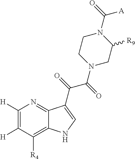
C1([H])=C([H])C([R4])=C2C(=N1)C(C(=O)C(=O)N1CC([R9])N(C(=O)[A])CC1)=CN2
